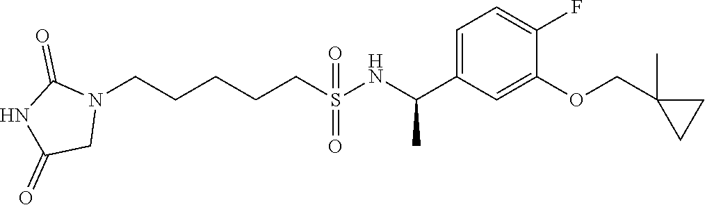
N1(CCCCCS(NC(C2=CC=C(F)C(OCC3(C)CC3)=C2)C)(=O)=O)C(=O)NC(=O)C1
